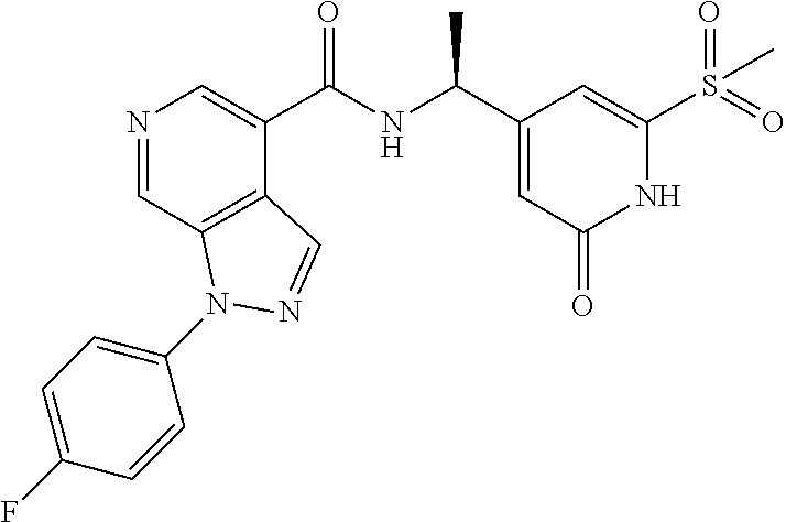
N1=CC2=C(C(C(NC(C)C3=CC(=O)NC(S(=O)(=O)C)=C3)=O)=C1)C=NN2C1=CC=C(F)C=C1
